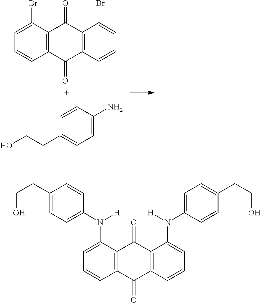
C1=C(Br)C2=C(C=C1)C(=O)C1=C(C2=O)C(Br)=CC=C1.C1=CC(CCO)=CC=C1N.C1=C(N([H])C2=CC=C(CCO)C=C2)C2=C(C=C1)C(=O)C1=C(C2=O)C(N([H])C2=CC=C(CCO)C=C2)=CC=C1
